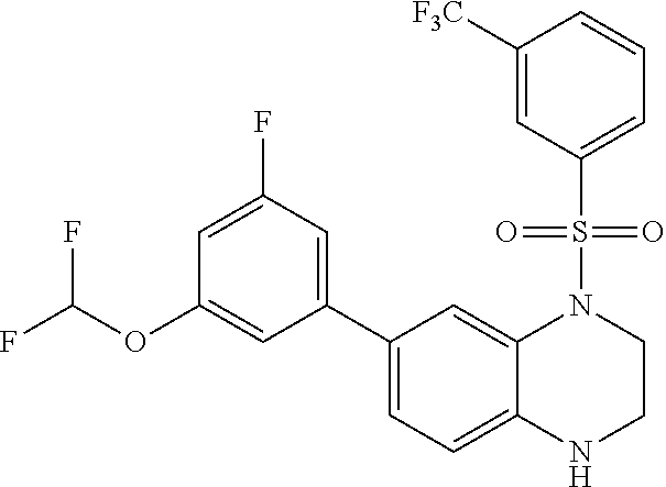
FC(OC1=CC(C2=CC=C3C(=C2)N(S(=O)(=O)C2=CC=CC([F3C])=C2)CCN3)=CC(F)=C1)F
